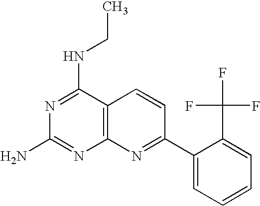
N1=C(NCC)C2=C(N=C1N)N=C(C1=CC=CC=C1C(F)(F)F)C=C2
